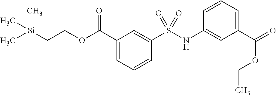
C1(C(OCC[Si](C)(C)C)=O)=CC=CC(S(NC2=CC(C(=O)OCC)=CC=C2)(=O)=O)=C1
